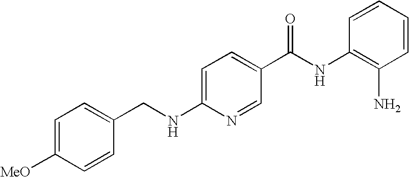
C1=C([MeO])C=CC(CNC2=CC=C(C(NC3=C(N)C=CC=C3)=O)C=N2)=C1
